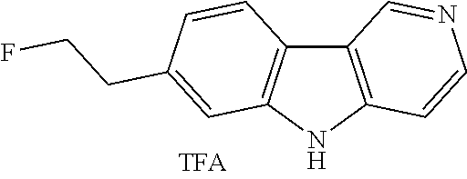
C12=C(NC3=C1C=CC(CCF)=C3)C=CN=C2
